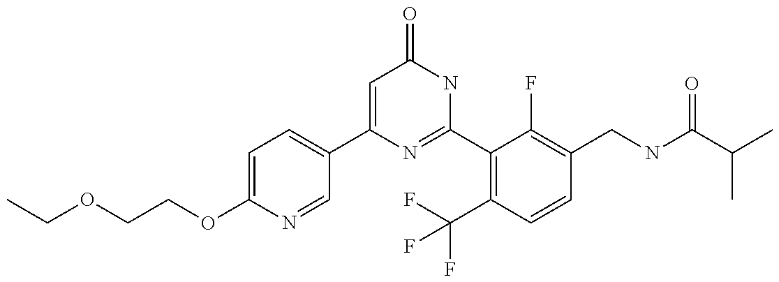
C1(C2=CC=C(OCCOCC)N=C2)=CC(=O)NC(C2=C(C(F)(F)F)C=CC(CNC(C(C)C)=O)=C2F)=N1
